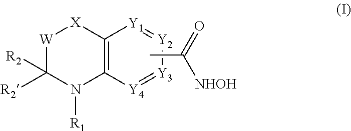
[W]1C([R2])([R2])N([R1])C2=C([X]1)[Y1]=[Y2][Y3]=[Y4]2.CC(=O)[NHOH]
